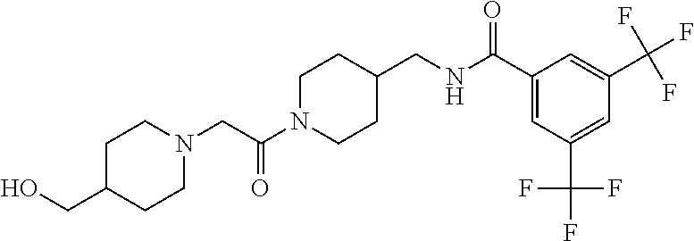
C1N(C(CN2CCC(CO)CC2)=O)CCC(CNC(C2=CC(C(F)(F)F)=CC(C(F)(F)F)=C2)=O)C1
